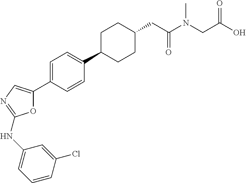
O1C(C2=CC=C(C3CCC(CC(=O)N(CC(O)=O)C)CC3)C=C2)=CN=C1NC1=CC=CC(Cl)=C1
